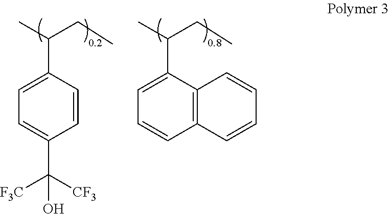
C1=C(C(C)CC)C=CC(C([CF3])([F3C])O)=C1.C1=C(C(C)CC)C2=C(C=C1)C=CC=C2
